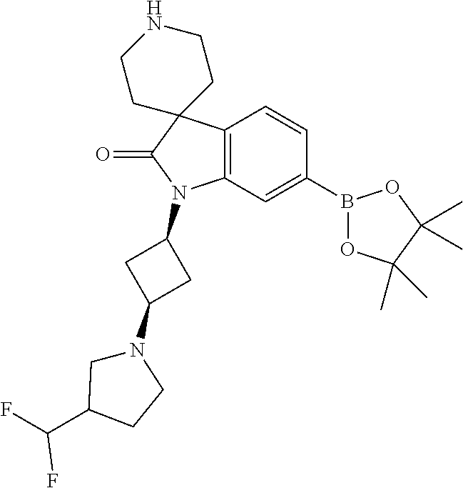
C12=C(C=C(B3OC(C)(C)C(C)(C)O3)C=C1)N(C1CC(N3CC(C(F)F)CC3)C1)C(=O)C21CCNCC1
